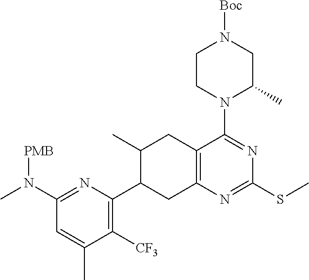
C1(N(C)[PMB])=NC(C2CC3=C(CC2C)C(N2C(C)CN([Boc])CC2)=NC(SC)=N3)=C([CF3])C(C)=C1
